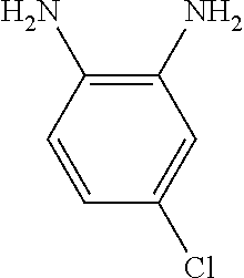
C1(Cl)=CC(N)=C(N)C=C1
